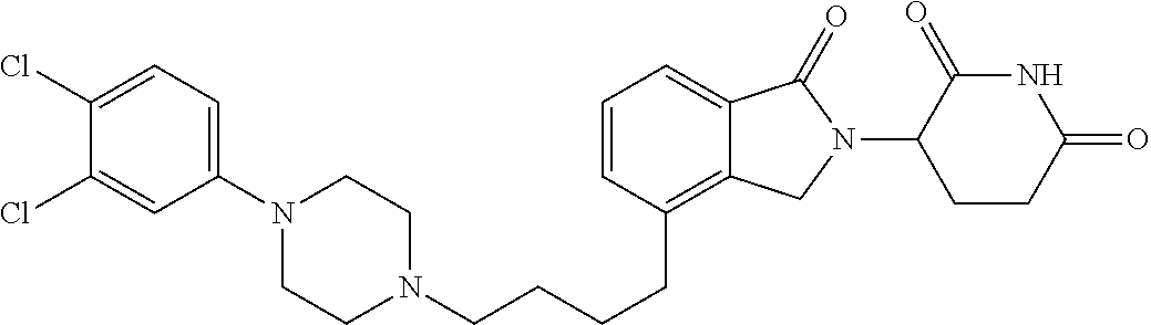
N1(CCCCC2=C3C(=CC=C2)C(=O)N(C2C(=O)NC(=O)CC2)C3)CCN(C2=CC=C(Cl)C(Cl)=C2)CC1
